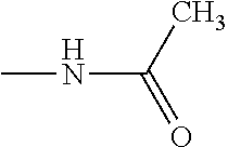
N(C(C)=O)C
